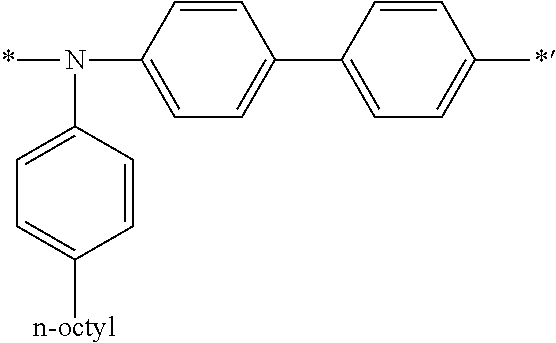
*N(C1=CC=C(C2=CC=C(*)C=C2)C=C1)C1=CC=C([n-octyl])C=C1
